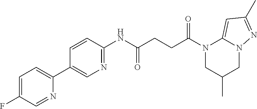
C1=C(F)C=NC(C2=CN=C(NC(CCC(N3CC(C)CN4C3=CC(C)=N4)=O)=O)C=C2)=C1
